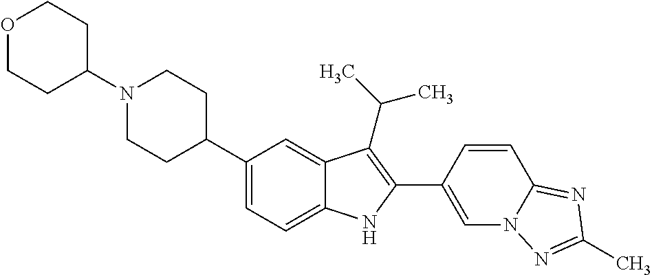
C1(N2CCC(C3=CC=C4C(=C3)C(C(C)C)=C(C3=CN5C(=NC(C)=N5)C=C3)N4)CC2)CCOCC1
